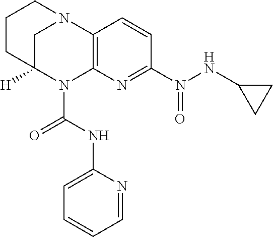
C1CC2([H])CN(C1)C1=C(N2C(NC2=CC=CC=N2)=O)N=C(N(=O)NC2CC2)C=C1
